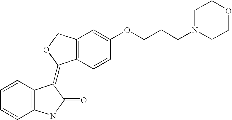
C12=C(C=CC(OCCCN3CCOCC3)=C1)C(=C1C3=C(C=CC=C3)NC1=O)OC2
